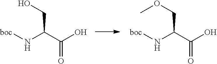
C(C(C(O)=O)N[boc])O.C(C(C(O)=O)N[boc])OC
